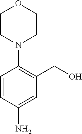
C1CN(C2=C(CO)C=C(N)C=C2)CCO1
